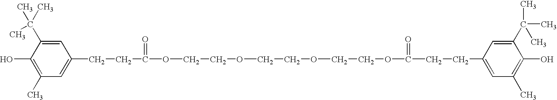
C1(C)=C(O)C(C(C)(C)C)=CC(CCC(=O)OCCOCCOCCOC(CCC2=CC(C)=C(O)C(C(C)(C)C)=C2)=O)=C1
